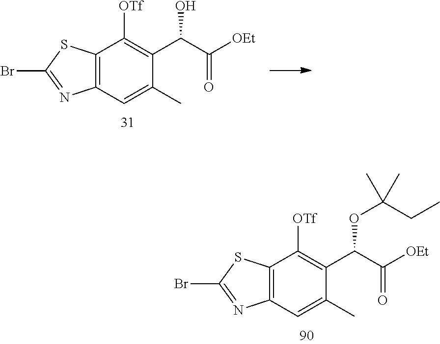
[OTf]C1=C(C(C([OEt])=O)O)C(C)=CC2=C1SC(Br)=N2.[OTf]C1=C(C(C([OEt])=O)OC(CC)(C)C)C(C)=CC2=C1SC(Br)=N2
